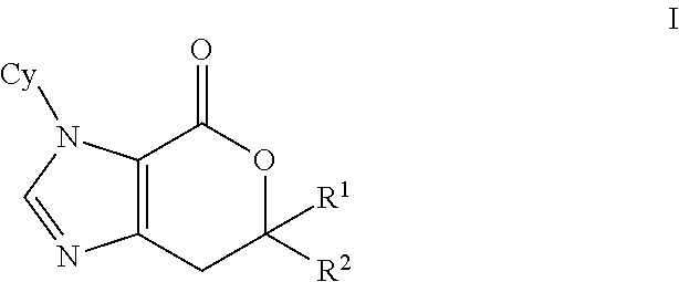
C12=C(N([Cy])C=N1)C(=O)OC([R2])([R1])C2
